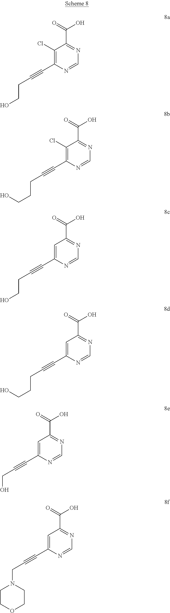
C1(Cl)=C(C#CCCO)N=CN=C1C(=O)O.C1(Cl)=C(C#CCCCO)N=CN=C1C(=O)O.C1=C(C#CCCO)N=CN=C1C(=O)O.C1=C(C#CCCCO)N=CN=C1C(=O)O.C1=C(C#CCO)N=CN=C1C(=O)O.C1=C(C#CCN2CCOCC2)N=CN=C1C(=O)O
